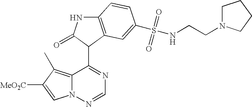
C12=C(C)C([MeO2C])=CN1N=CN=C2C1C(=O)NC2=C1C=C(S(NCCN1CCCC1)(=O)=O)C=C2
